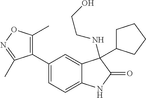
C1=C(C2=C(C)ON=C2C)C=C2C(=C1)NC(=O)C2(C1CCCC1)NCCO
